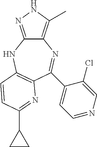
C12=C(C)NN=C1NC1=C(N=C(C3CC3)C=C1)C(C1=CC=NC=C1Cl)=N2
